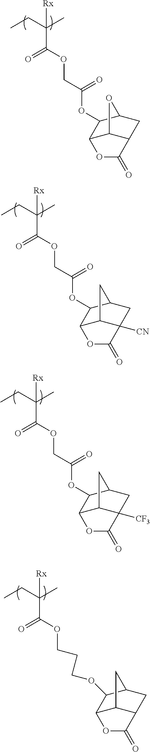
CCC(C)(C(=O)OCC(OC1C2C3C(CC1O3)C(=O)O2)=O)[Rx].CCC(C)(C(=O)OCC(OC1C2C3C([CN])(CC1C3)C(=O)O2)=O)[Rx].CCC(C)(C(=O)OCC(OC1C2C3C([CF3])(CC1C3)C(=O)O2)=O)[Rx].CCC(C)(C(=O)OCCCOC1C2C3C(CC1C3)C(=O)O2)[Rx]
